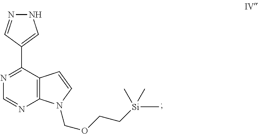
C12=C(C(C3=CNN=C3)=NC=N1)C=CN2COCC[Si](C)(C)C
